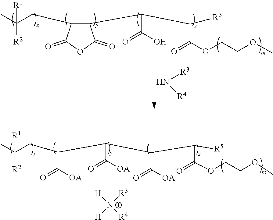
C1(CC([R2])([R1])C)C(=O)OC(=O)C1C(C(O)=O)C(C(OCCOC)=O)[R5].N([R3])[R4].C([R2])([R1])(C)CC(C([OA])=O)C(C([OA])=O)C(C([OA])=O)C(C(OCCOC)=O)[R5].[H][N+]([R4])([R3])[H]
